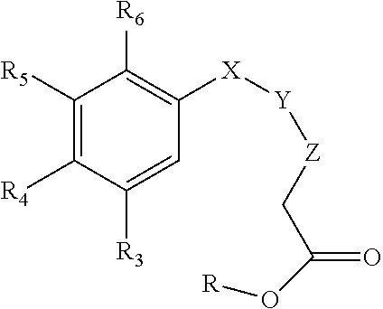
C1([R5])=C([R4])C([R3])=CC([X][Y][Z]CC(O[R])=O)=C1[R6]
